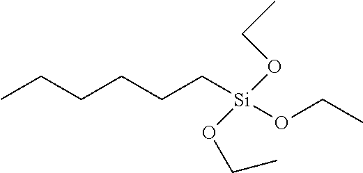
[Si](CCCCCC)(OCC)(OCC)OCC
